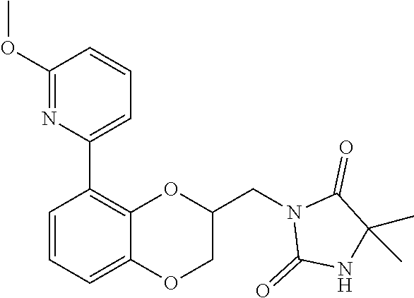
C1(OC)=NC(C2=C3C(=CC=C2)OCC(CN2C(=O)NC(C)(C)C2=O)O3)=CC=C1
